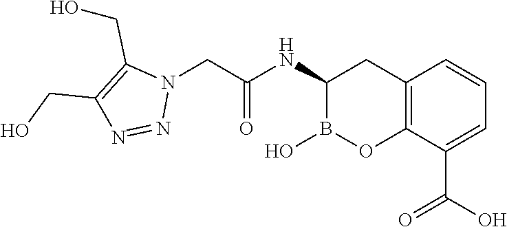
C12=C(C(C(O)=O)=CC=C1)OB(O)C(NC(=O)CN1C(CO)=C(CO)N=N1)C2
